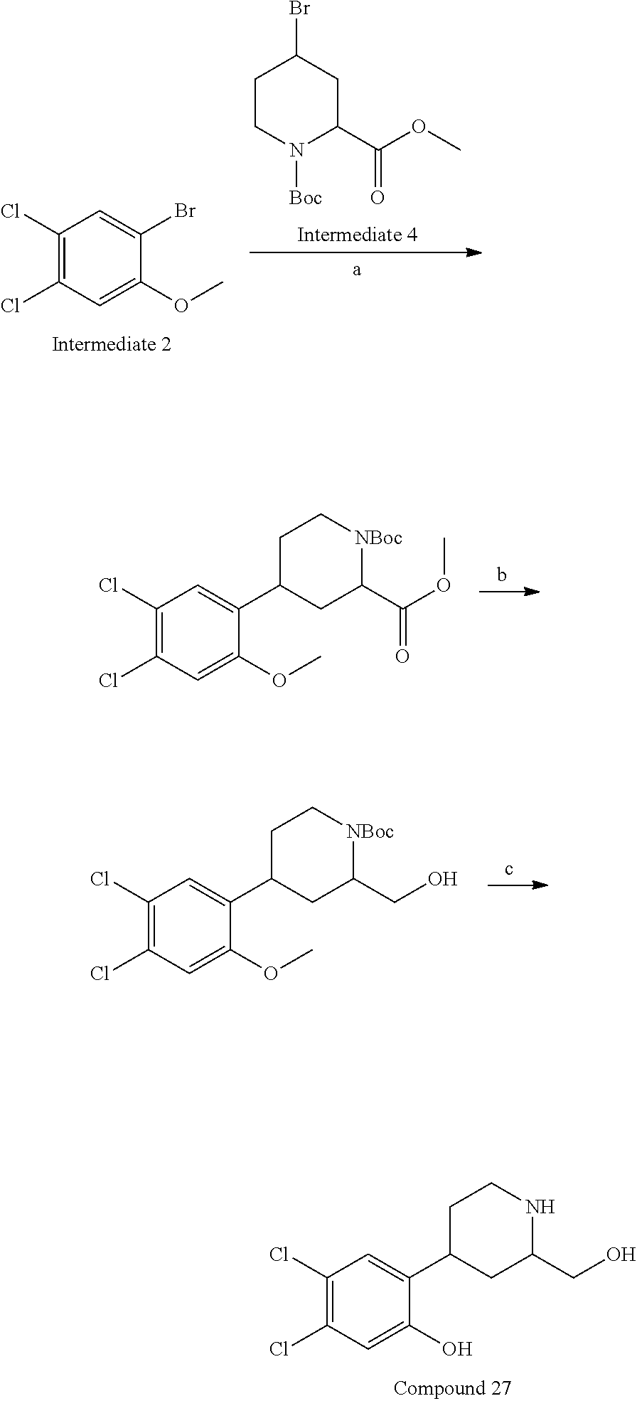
C1(Cl)=C(Cl)C=C(O)C(C2CC(CO)NCC2)=C1.C1(Cl)=C(Cl)C=C(OC)C(Br)=C1.C1CN([Boc])C(C(OC)=O)CC1Br.C1(Cl)=C(Cl)C=C(OC)C(C2CC(C(=O)OC)[NBoc]CC2)=C1.C1(Cl)=C(Cl)C=C(OC)C(C2CC(CO)[NBoc]CC2)=C1
